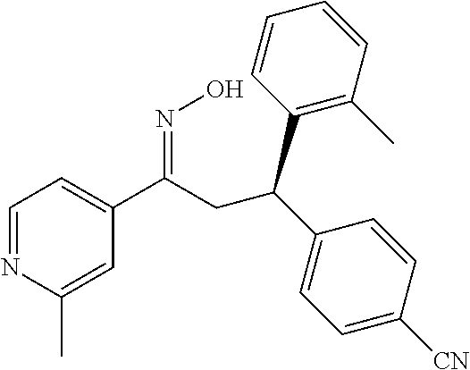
C1=NC(C)=CC(C(CC(C2=CC=C([CN])C=C2)C2=C(C)C=CC=C2)=NO)=C1
